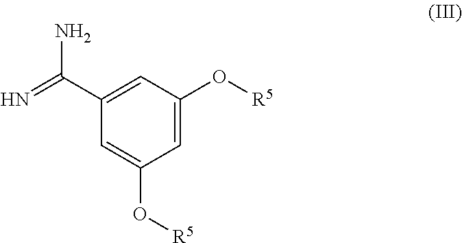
C1=C(O[R5])C=C(C(=N)N)C=C1O[R5]
